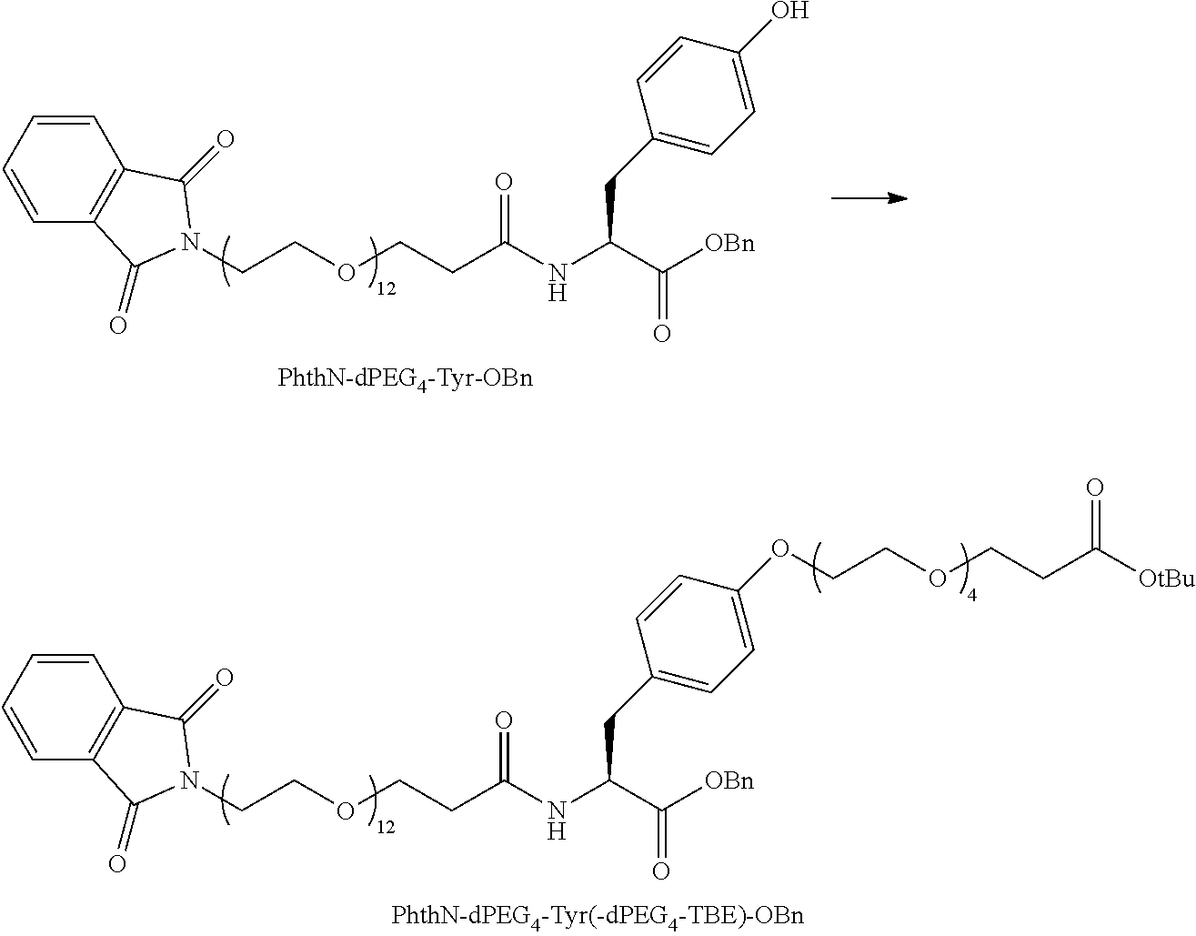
C1=CC=CC2=C1C(=O)N(CCOCCC(NC(C([OBn])=O)CC1=CC=C(O)C=C1)=O)C2=O.C1=CC=CC2=C1C(=O)N(CCOCCC(NC(C([OBn])=O)CC1=CC=C(OCCOCCC([OtBu])=O)C=C1)=O)C2=O
